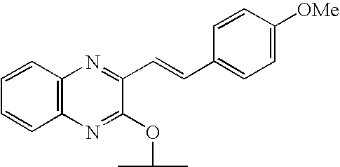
C12=C(N=C(OC(C)C)C(C=CC3=CC=C([OMe])C=C3)=N1)C=CC=C2
